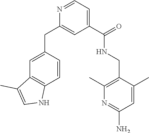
C1(C(=O)NCC2=C(C)N=C(N)C=C2C)=CC=NC(CC2=CC3=C(C=C2)NC=C3C)=C1
